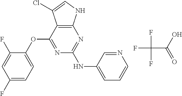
N1=C(OC2=CC=C(F)C=C2F)C2=C(N=C1NC1=CC=CN=C1)NC=C2Cl.FC(C(O)=O)(F)F
